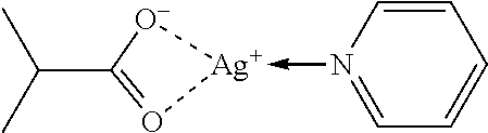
C1=N(->[Ag]2[O-]C(C(C)C)=O2)C=CC=C1
